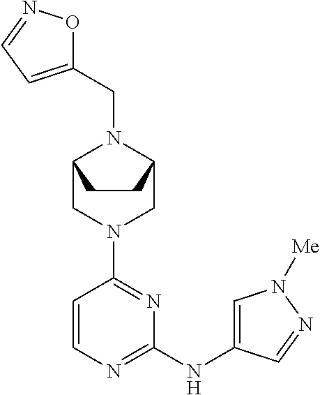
C1=CN=C(NC2=CN([Me])N=C2)N=C1N1CC2N(CC3=CC=NO3)C(C1)CC2
